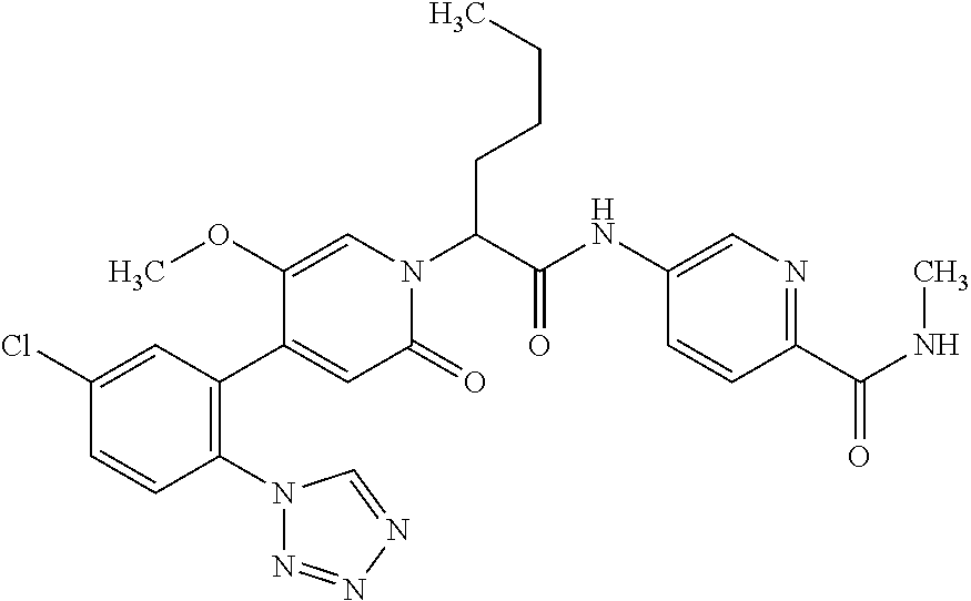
C1(Cl)=CC(C2=CC(=O)N(C(C(NC3=CN=C(C(=O)NC)C=C3)=O)CCCC)C=C2OC)=C(N2N=NN=C2)C=C1
